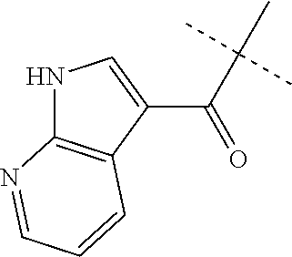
C(C(C)(C)C)(C1=CNC2=C1C=CC=N2)=O
